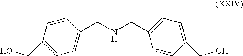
C1(CO)=CC=C(CNCC2=CC=C(CO)C=C2)C=C1
